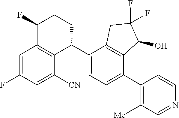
C1=C(F)C=C([CN])C2=C1C(F)CCC2C1=CC=C(C2=C([Me])C=NC=C2)C2=C1CC(F)(F)C2O
